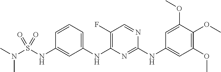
C1(F)=C(NC2=CC=CC(NS(N(C)C)(=O)=O)=C2)N=C(NC2=CC(OC)=C(OC)C(OC)=C2)N=C1
